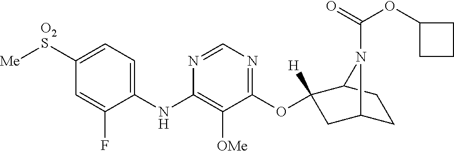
C1(NC2=C([OMe])C(OC3([H])CC4CCC3N4C(=O)OC3CCC3)=NC=N2)=CC=C([O2S][Me])C=C1F
